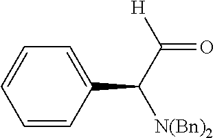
C1=CC=C(C(C([H])=O)[N(Bn)2])C=C1
